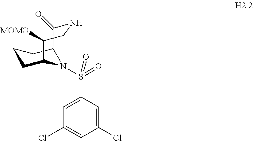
C12C(=O)NCC([MOMO])C(CCC1)N2S(C1=CC(Cl)=CC(Cl)=C1)(=O)=O
